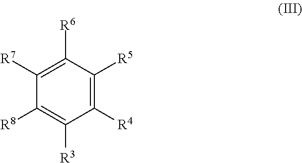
C1([R7])=C([R6])C([R5])=C([R4])C([R3])=C1[R8]
